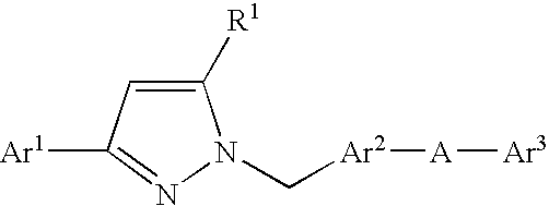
C1([R1])=CC([Ar1])=NN1C[Ar2][A][Ar3]
